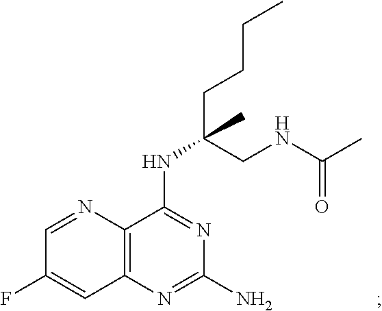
C12=C(N=C(N)N=C1NC(CCCC)(CNC(C)=O)C)C=C(F)C=N2
